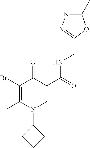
BrC1=C(C)N(C2CCC2)C=C(C(=O)NCC2=NN=C(C)O2)C1=O
